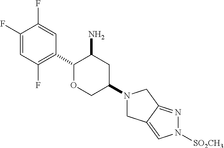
C1(F)=CC(F)=C(C2OCC(N3CC4=CN([SO2CH3])N=C4C3)CC2N)C=C1F
